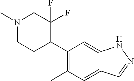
C1(C2C(F)(F)CN(C)CC2)=C(C)C=C2C(=C1)NN=C2
